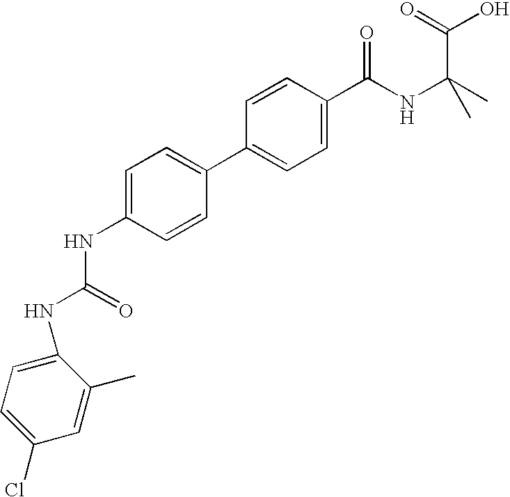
C1(C2=CC=C(NC(NC3=CC=C(Cl)C=C3C)=O)C=C2)=CC=C(C(NC(C)(C)C(=O)O)=O)C=C1
